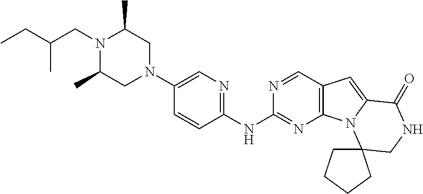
C1(N2CC(C)N(CC(CC)C)C(C)C2)=CN=C(NC2=NC3=C(C=N2)C=C2N3C3(CNC2=O)CCCC3)C=C1
